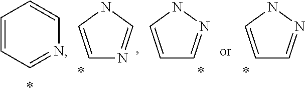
C1=CC=NC=C1.C1=CNN=C1.C1=CNN=C1.C1=CNC=N1
